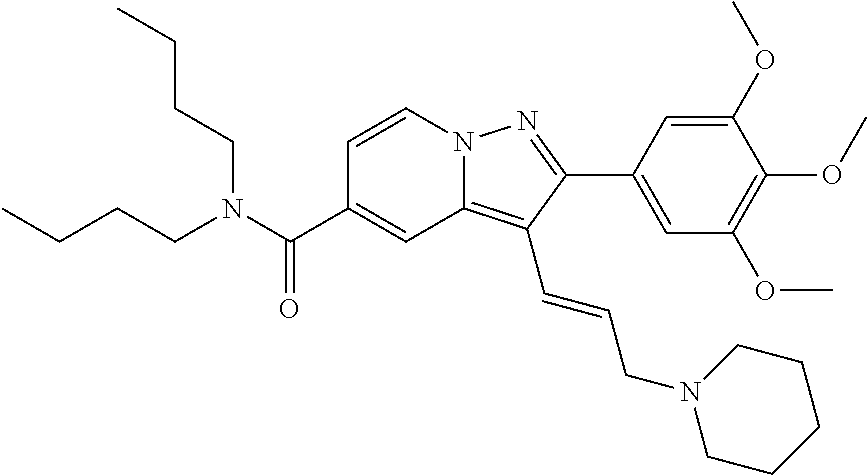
C1=CN2C(=C(C=CCN3CCCCC3)C(C3=CC(OC)=C(OC)C(OC)=C3)=N2)C=C1C(N(CCCC)CCCC)=O
